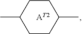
CC1CCC(C)CC1.[AT2]
